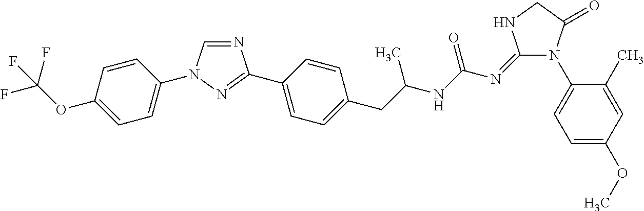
C1=CC(OC(F)(F)F)=CC=C1N1C=NC(C2=CC=C(CC(NC(N=C3N(C4=CC=C(OC)C=C4C)C(=O)CN3)=O)C)C=C2)=N1
